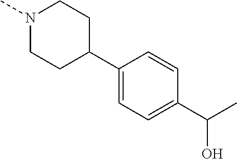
C1(C2CCN(C)CC2)=CC=C(C(O)C)C=C1
